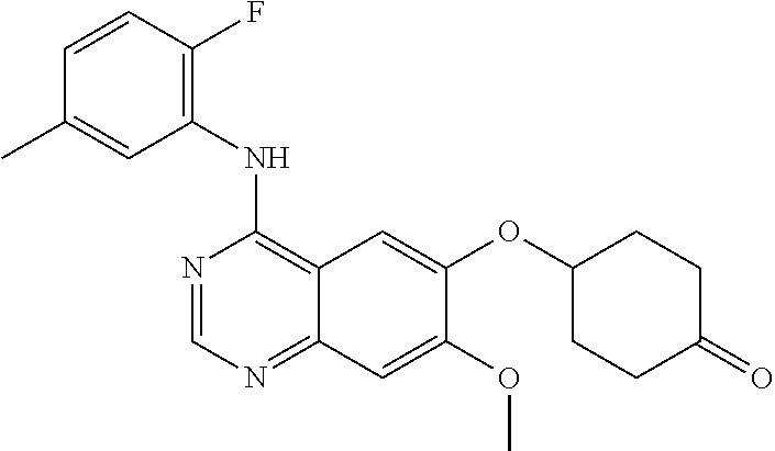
C1=CC(F)=C(NC2=C3C(=NC=N2)C=C(OC)C(OC2CCC(=O)CC2)=C3)C=C1C
